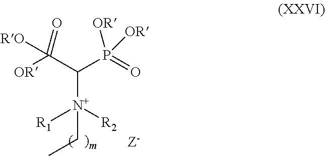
[N+](C(C(=O)([RO])[OR])P(=O)([OR])[OR])([R2])([R1])CC
